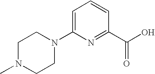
C1N(C)CCN(C2=CC=CC(C(=O)O)=N2)C1
